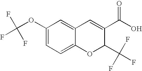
C1(OC(F)(F)F)=CC=C2C(=C1)C=C(C(O)=O)C(C(F)(F)F)O2
